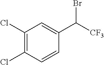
C1(Cl)=C(Cl)C=CC(C([CF3])Br)=C1
